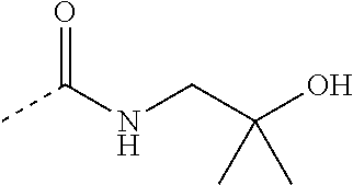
CC(NCC(O)(C)C)=O
